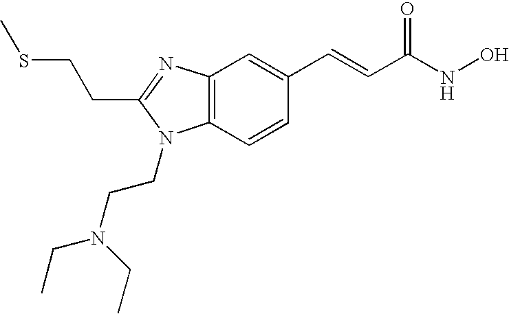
C12=C(C=CC(C=CC(NO)=O)=C1)N(CCN(CC)CC)C(CCSC)=N2
